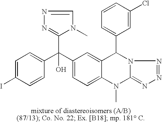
C1=C(I)C=CC(C(C2=CC=C3C(=C2)C(C2=CC=CC(Cl)=C2)N2C(=NN=N2)N3C)(O)C2=NN=CN2C)=C1
